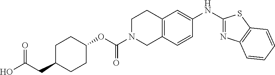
C1C(CC(O)=O)CCC(OC(N2CC3=C(CC2)C=C(NC2=NC4=C(S2)C=CC=C4)C=C3)=O)C1
